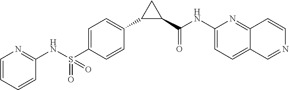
C1=CC=CC(NS(C2=CC=C(C3C(C(NC4=CC=C5C(=N4)C=CN=C5)=O)C3)C=C2)(=O)=O)=N1
